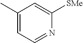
C1(C)=CC=NC([SMe])=C1
